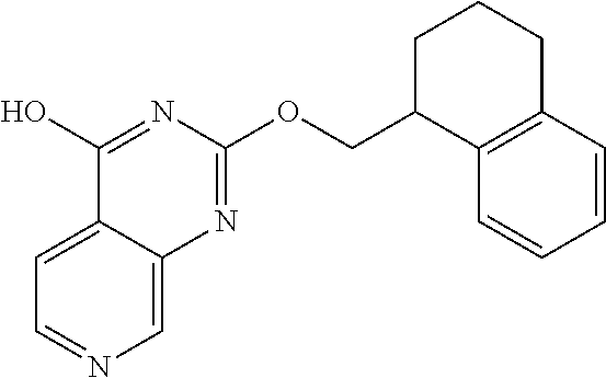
C1=C2C(=CN=C1)N=C(OCC1C3=C(CCC1)C=CC=C3)N=C2O
